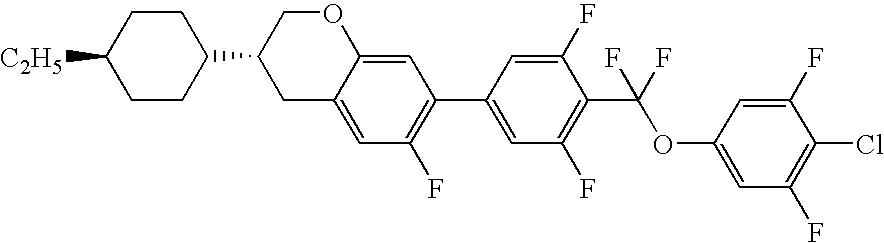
C12=CC(C3=CC(F)=C(C(OC4=CC(F)=C(Cl)C(F)=C4)(F)F)C(F)=C3)=C(F)C=C1CC(C1CCC([C2H5])CC1)CO2
